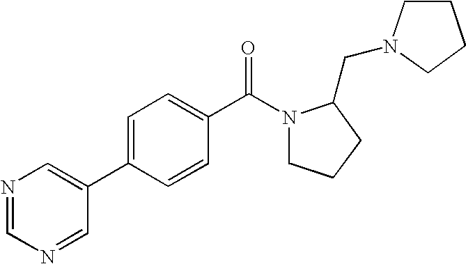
N1=CN=CC(C2=CC=C(C(N3CCCC3CN3CCCC3)=O)C=C2)=C1
